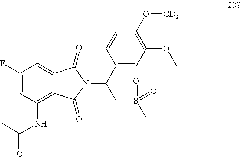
C1(F)=CC(NC(=O)C)=C2C(=C1)C(=O)N(C(C1=CC(OCC)=C(O[CD3])C=C1)CS(C)(=O)=O)C2=O
